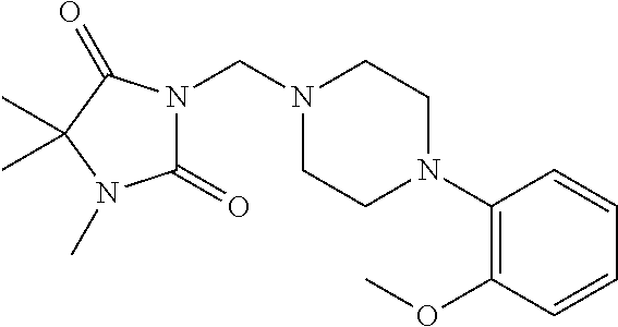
C(N1CCN(C2=C(OC)C=CC=C2)CC1)N1C(=O)N(C)C(C)(C)C1=O
